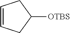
C1=CCC([OTBS])C1
